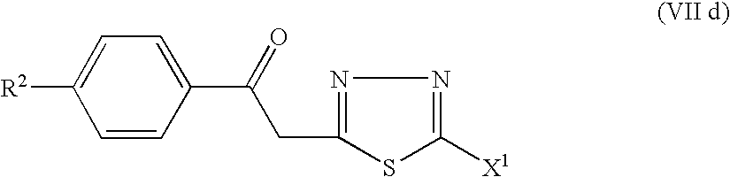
C(C(C1=CC=C([R2])C=C1)=O)C1=NN=C([X1])S1
